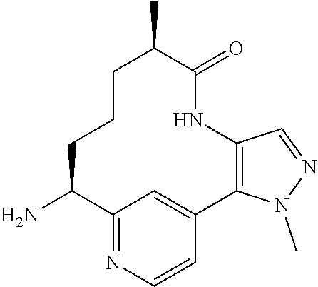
C12=NC=CC(=C1)C1=C(C=NN1C)NC(=O)C(C)CCCC2N
